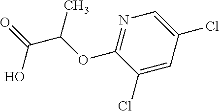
N1=C(OC(C(=O)O)C)C(Cl)=CC(Cl)=C1
